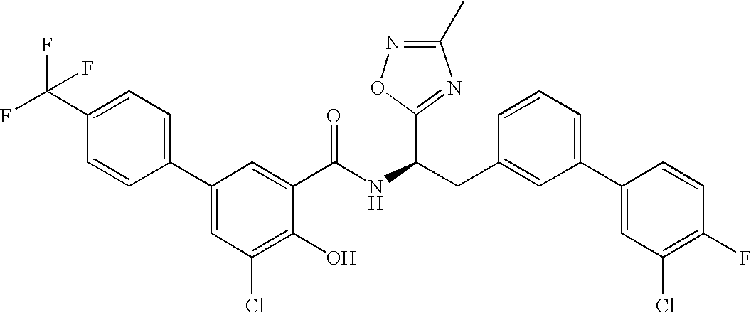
OC1=C(Cl)C=C(C2=CC=C(C(F)(F)F)C=C2)C=C1C(NC(CC1=CC(C2=CC(Cl)=C(F)C=C2)=CC=C1)C1=NC(C)=NO1)=O
